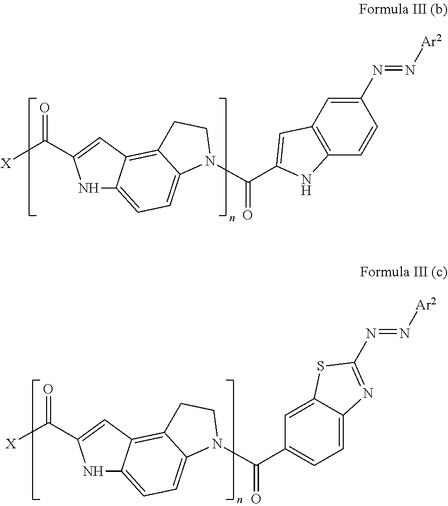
C(N1C2=CC=C3NC(C([X])=O)=CC3=C2CC1)(=O)C1=CC=C2C(=C1)SC(N=N[Ar2])=N2.C(N1C2=CC=C3NC(C([X])=O)=CC3=C2CC1)(=O)C1=CC2=C(C=CC(N=N[Ar2])=C2)N1
